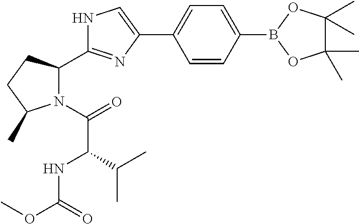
C1(C2=CC=C(B3OC(C)(C)C(C)(C)O3)C=C2)=CNC(C2N(C(=O)C(C(C)C)NC(OC)=O)C(C)CC2)=N1
